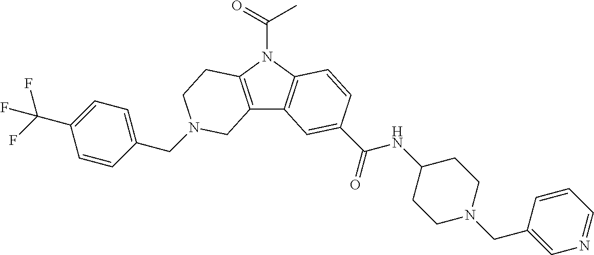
C1(CN2CCC3=C(C4=C(N3C(=O)C)C=CC(C(=O)NC3CCN(CC5=CN=CC=C5)CC3)=C4)C2)=CC=C(C(F)(F)F)C=C1
